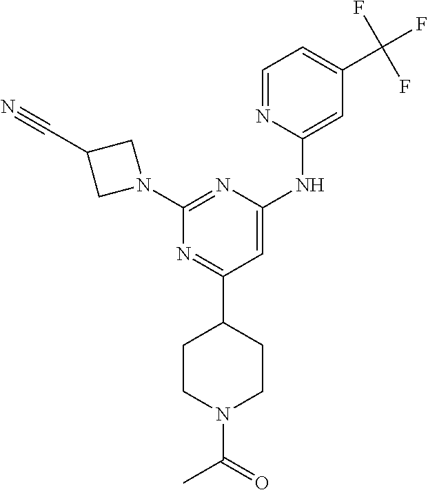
C1(C2=NC(N3CC(C#N)C3)=NC(NC3=CC(C(F)(F)F)=CC=N3)=C2)CCN(C(C)=O)CC1
